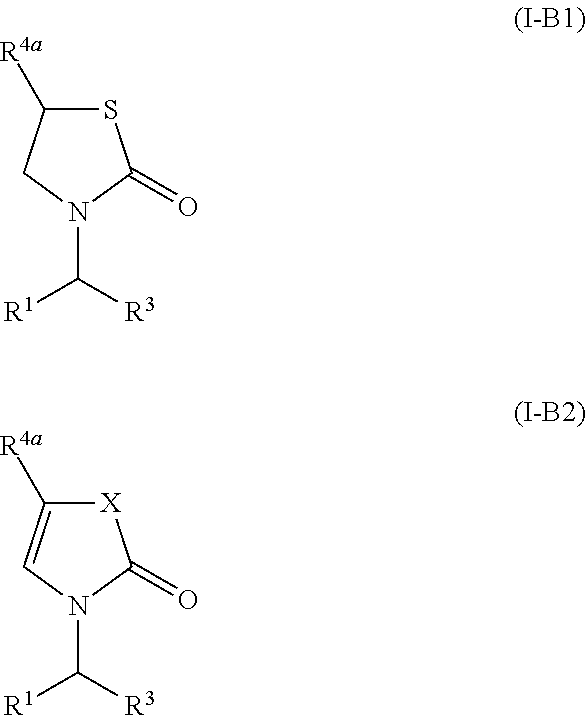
C1([R4a])SC(=O)N(C([R1])[R3])C1.C1([R4a])=CN(C([R1])[R3])C(=O)[X]1
